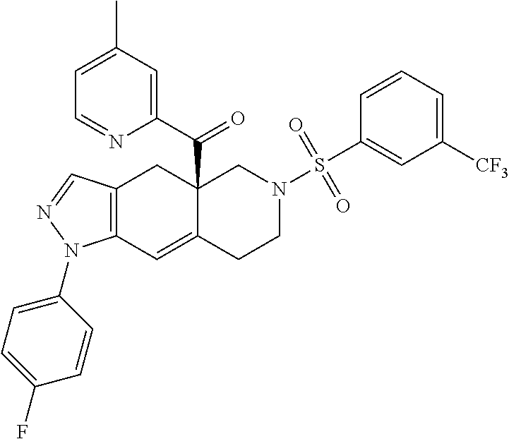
C12=C(C=NN1C1=CC=C(F)C=C1)CC1(C(=O)C3=CC(C)=CC=N3)C(=C2)CCN(S(C2=CC([CF3])=CC=C2)(=O)=O)C1
